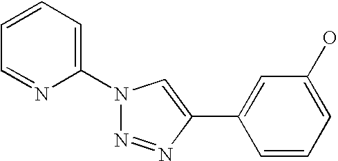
N1(C2=CC=CC=N2)N=NC(C2=CC(O)=CC=C2)=C1
